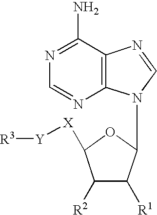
C12=C(C(N)=NC=N1)N=CN2C1C([R1])C([R2])C([X][Y][R3])O1
